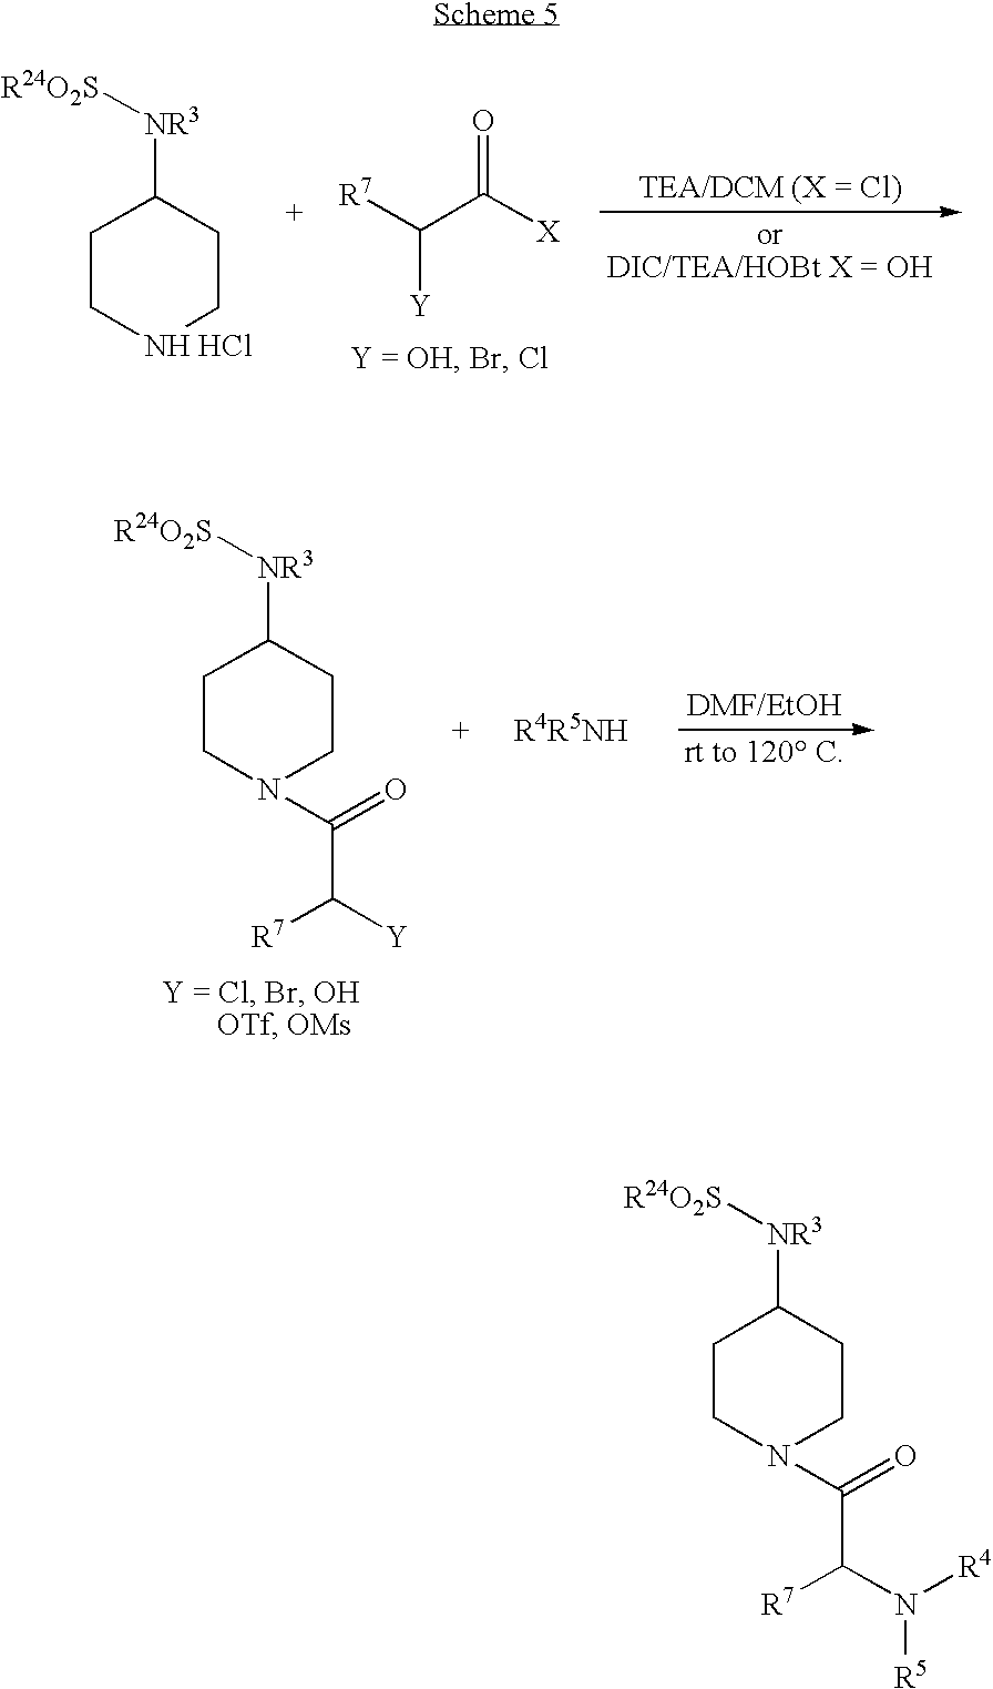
C1CN(C(=O)C(N([R4])[R5])[R7])CCC1[NR3][R24O2S].[R7]C(C([X])=O)[Y].C1C[NH HCl]CCC1[NR3][R24O2S].C1CN(C(=O)C([Y])[R7])CCC1[NR3][R24O2S]
